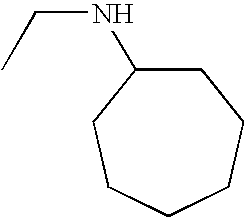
C1C(NCC)CCCCC1
